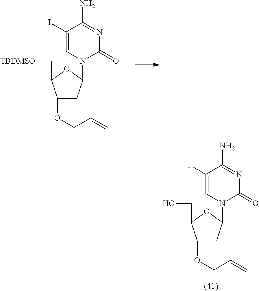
C1(OCC=C)CC(N2C(=O)N=C(N)C(I)=C2)OC1C[TBDMSO].C1(OCC=C)CC(N2C(=O)N=C(N)C(I)=C2)OC1CO
